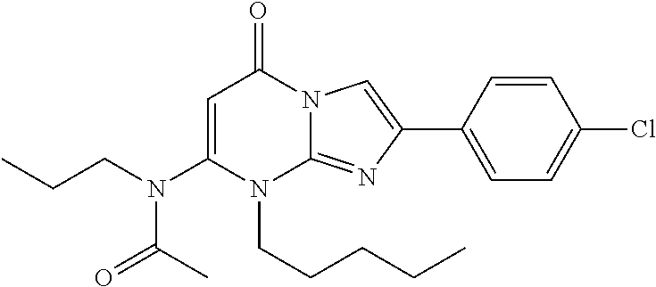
C(CN(C1=CC(=O)N2C(=NC(C3=CC=C(Cl)C=C3)=C2)N1CCCCC)C(=O)C)C
